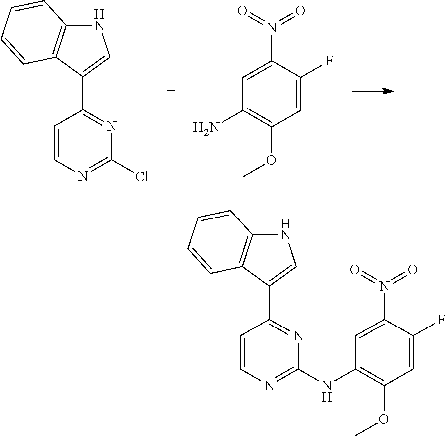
N1C2=C(C(C3=NC(Cl)=NC=C3)=C1)C=CC=C2.C1=C(N(=O)=O)C(F)=CC(OC)=C1N.N1C2=C(C(C3=NC(NC4=C(OC)C=C(F)C(N(=O)=O)=C4)=NC=C3)=C1)C=CC=C2
